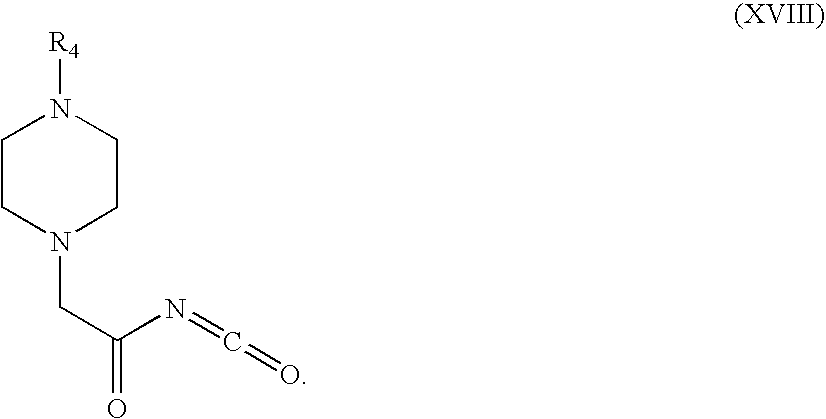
C1CN(CC(N=C=O)=O)CCN1[R4]
